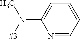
C1(N([#3])C)=CC=CC=N1
